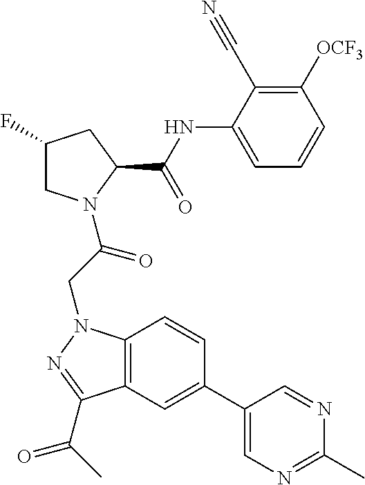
C1(F)CN(C(CN2C3=C(C(C(C)=O)=N2)C=C(C2=CN=C(C)N=C2)C=C3)=O)C(C(NC2=CC=CC([OCF3])=C2C#N)=O)C1
